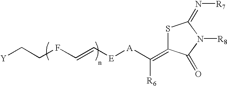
S1C(=C([R6])[A][E]C=CFCC[Y])C(=O)N([R8])C1=N[R7]
